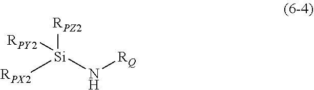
[Si](N[RQ])([RPY2])([RPZ2])[RPX2]
